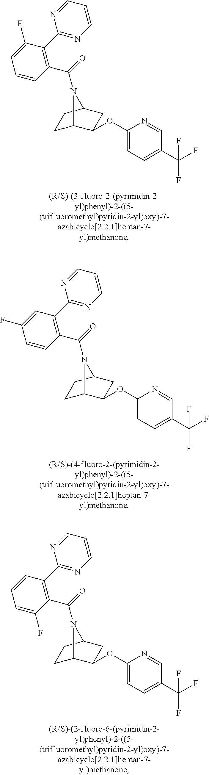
C1C2C(OC3=CC=C(C(F)(F)F)C=N3)CC(C1)N2C(=O)C1=C(C2=NC=CC=N2)C(F)=CC=C1.C1C2C(OC3=CC=C(C(F)(F)F)C=N3)CC(C1)N2C(=O)C1=C(C2=NC=CC=N2)C=C(F)C=C1.C1C2C(OC3=CC=C(C(F)(F)F)C=N3)CC(C1)N2C(=O)C1=C(C2=NC=CC=N2)C=CC=C1F
